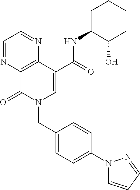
C1=NC2=C(N=C1)C(C(=O)NC1C(O)CCCC1)=CN(CC1=CC=C(N3C=CC=N3)C=C1)C2=O
